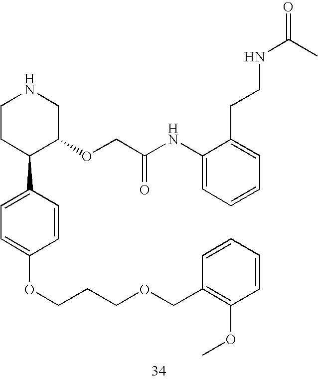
C1CC(C2=CC=C(OCCCOCC3=C(OC)C=CC=C3)C=C2)C(OCC(NC2=CC=CC=C2CCNC(C)=O)=O)CN1
